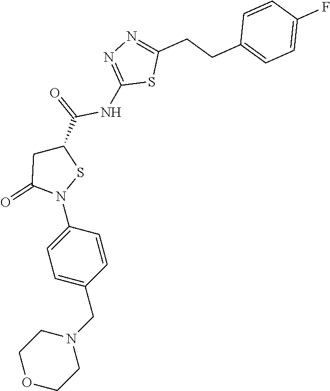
C1(N2SC(C(=O)NC3=NN=C(CCC4=CC=C(F)C=C4)S3)CC2=O)=CC=C(CN2CCOCC2)C=C1
